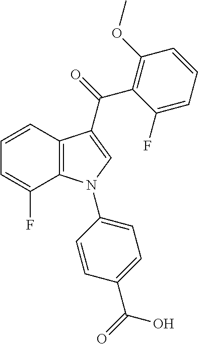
C1=CC2=C(C(F)=C1)N(C1=CC=C(C(=O)O)C=C1)C=C2C(=O)C1=C(OC)C=CC=C1F
